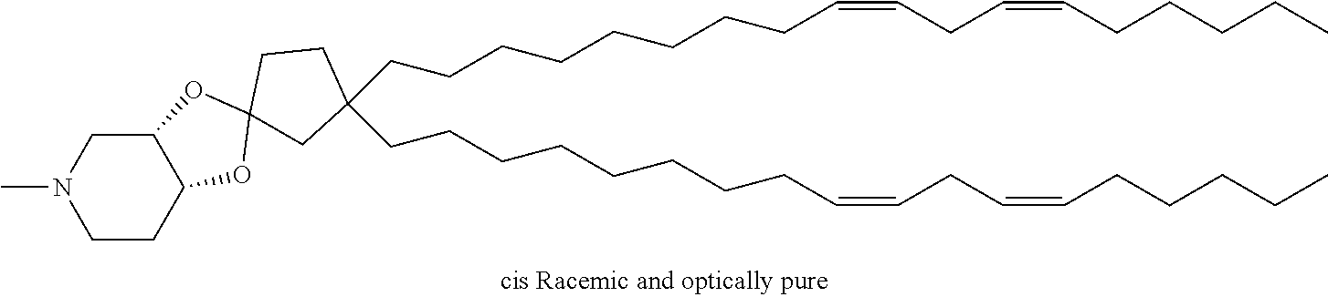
C(CCCCCCCC=CCC=CCCCCC)C1(CCCCCCCCC=CCC=CCCCCC)CC2(OC3CCN(C)CC3O2)CC1
